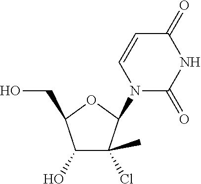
C1(O)C(Cl)(C)C(N2C(=O)NC(=O)C=C2)OC1CO
